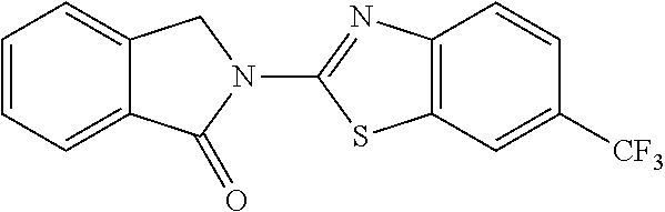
C1=CC=C2C(=C1)CN(C1=NC3=C(S1)C=C([CF3])C=C3)C2=O
